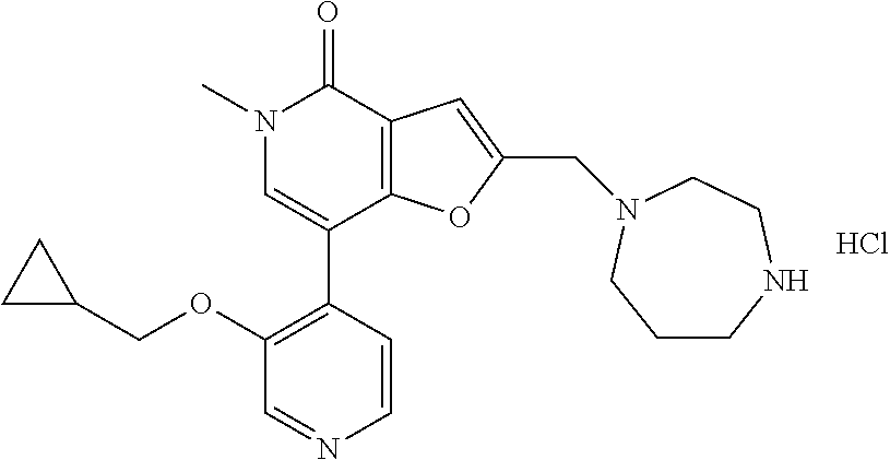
Cl.C1(OCC2CC2)=C(C2=CN(C)C(=O)C3=C2OC(CN2CCNCCC2)=C3)C=CN=C1
